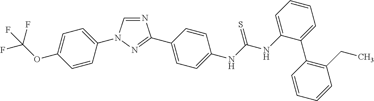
C1=C(N2C=NC(C3=CC=C(NC(NC4=CC=CC=C4C4=C(CC)C=CC=C4)=S)C=C3)=N2)C=CC(OC(F)(F)F)=C1
